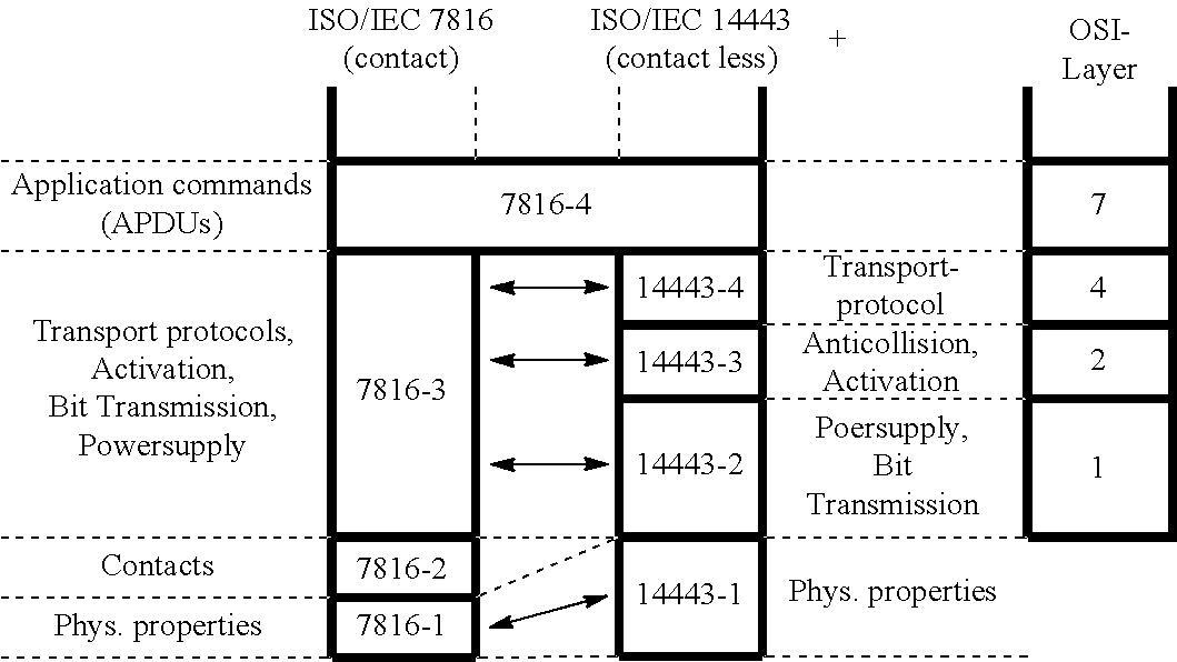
C12C34C56C1C1C57C58C19%10C(C5C)C1C95C%109C2C(C)(C9(C)C5(C)C1C)C(C)(C)C(C)C(C)C3(C)C1(C)C42C63C74C8CC4C3C2C1C
